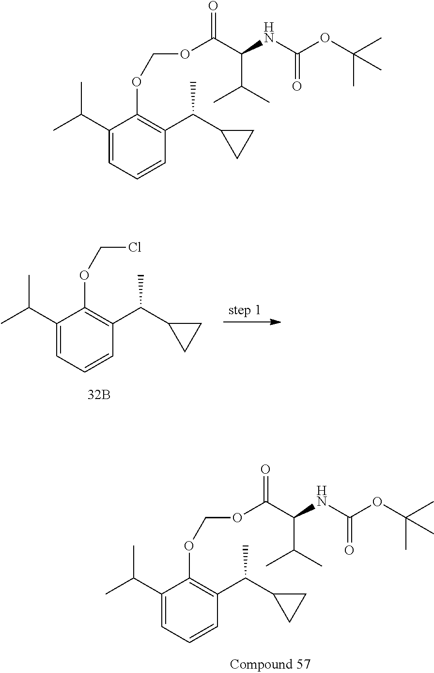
C1(C(C)C)=CC=CC(C(C2CC2)C)=C1OCCl.C1(C(C)C)=CC=CC(C(C2CC2)C)=C1OCOC(C(NC(OC(C)(C)C)=O)C(C)C)=O.C1(C(C)C)=CC=CC(C(C2CC2)C)=C1OCOC(C(NC(OC(C)(C)C)=O)C(C)C)=O
